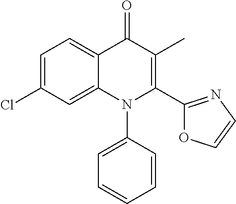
C1=C(Cl)C=C2C(=C1)C(=O)C(C)=C(C1=NC=CO1)N2C1=CC=CC=C1
